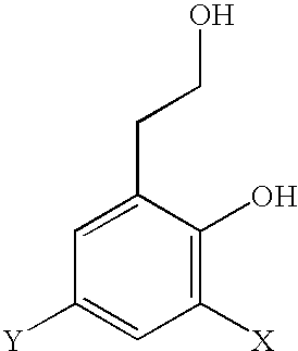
C1([X])=C(O)C(CCO)=CC([Y])=C1
